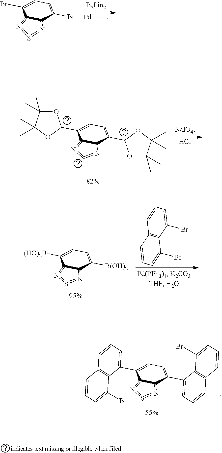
[Pd][L].C12=N=S=N=C1C(Br)=CC=C2Br.C12=C(C(Br)=CC=C1)C(Br)=CC=C2.C12=N=S=N=C1C([B(OH)2])=CC=C2[(HO)2B].C12=N=S=N=C1C(C1=CC=CC3=C1C(Br)=CC=C3)=CC=C2C1=CC=CC2=C1C(Br)=CC=C2.Cl.C12=N=C=N=C1C(C1OC(C)(C)C(C)(C)O1)=CC=C2C1OC(C)(C)C(C)(C)O1
